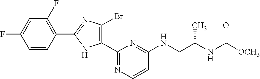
C1(C2=C(Br)N=C(C3=C(F)C=C(F)C=C3)N2)=NC=CC(NCC(NC([OCH3])=O)C)=N1
